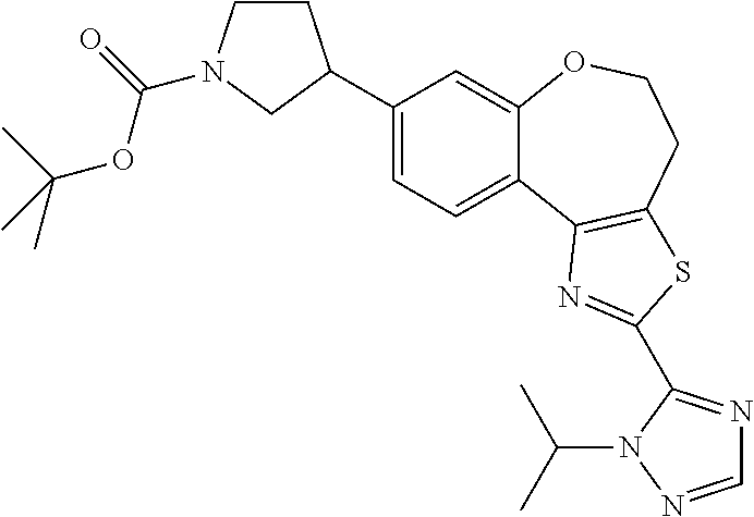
C1(C2CCN(C(=O)OC(C)(C)C)C2)=CC=C2C(=C1)OCCC1=C2N=C(C2=NC=NN2C(C)C)S1
